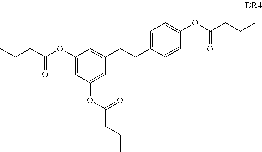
C(CC)C(OC1=CC(OC(CCC)=O)=CC(CCC2=CC=C(OC(CCC)=O)C=C2)=C1)=O
